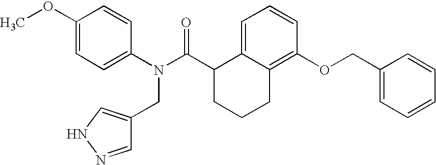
C1(OC)=CC=C(N(C(C2CCCC3=C(OCC4=CC=CC=C4)C=CC=C23)=O)CC2=CNN=C2)C=C1
